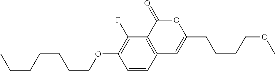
C1=CC2=C(C(F)=C1OCCCCCCC)C(=O)OC(CCCCOC)=C2
